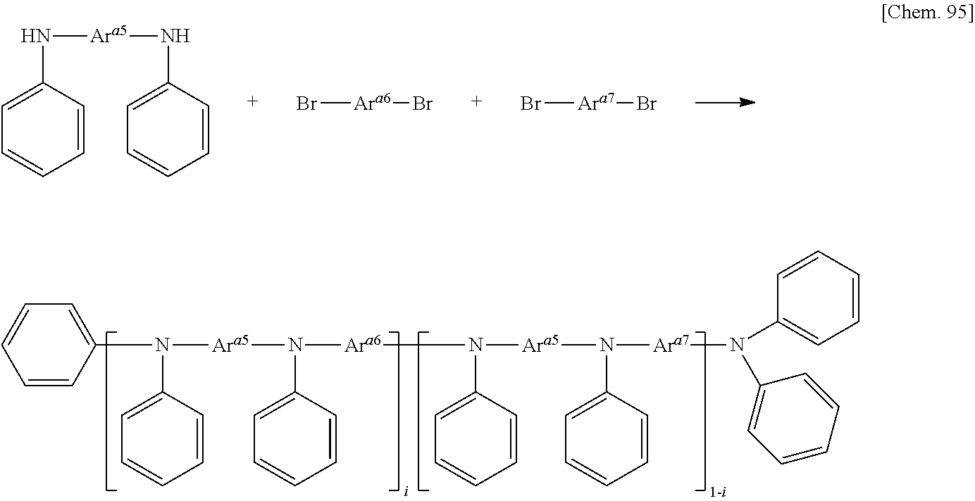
C1(N(C2=CC=CC=C2)[Ara7]N([Ara5]N([Ara6]N([Ara5]N(C2=CC=CC=C2)C2=CC=CC=C2)C2=CC=CC=C2)C2=CC=CC=C2)C2=CC=CC=C2)=CC=CC=C1.Br[Ara6]Br.N([Ara5]NC1=CC=CC=C1)C1=CC=CC=C1.Br[Ara7]Br
